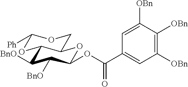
C1([BnO])C(OC(C2=CC([OBn])=C([OBn])C([OBn])=C2)=O)OC2C(OC([Ph])OC2)C1[BnO]
